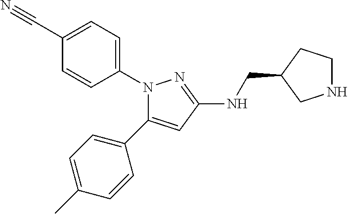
N1(C2=CC=C(C#N)C=C2)C(C2=CC=C(C)C=C2)=CC(NCC2CNCC2)=N1
